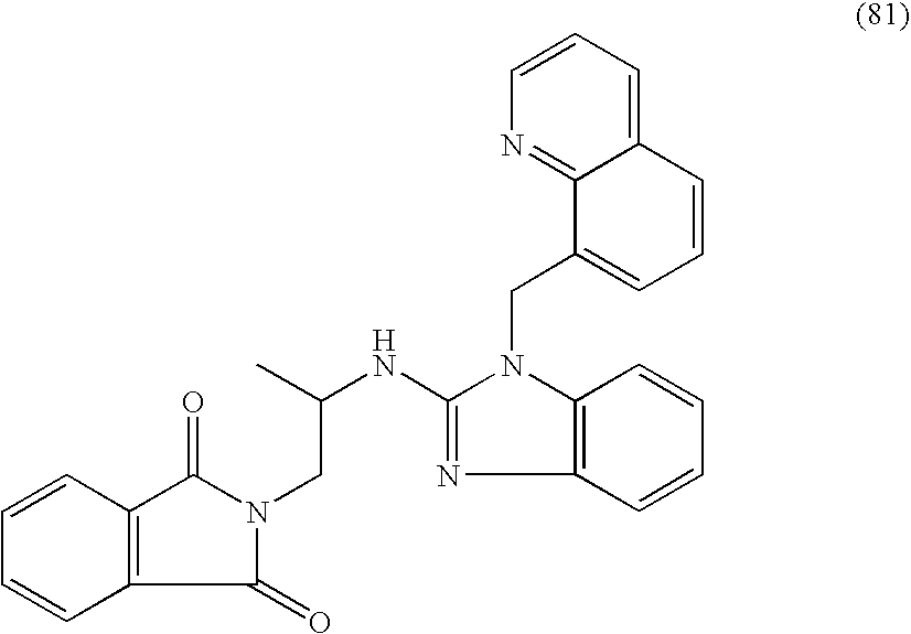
C12=CC=CN=C1C(CN1C3=C(N=C1NC(CN1C(=O)C4=C(C1=O)C=CC=C4)C)C=CC=C3)=CC=C2
